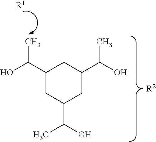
[R2].C1C(C(O)C)CC(C(C)O)CC1C(O)C.[R1]
